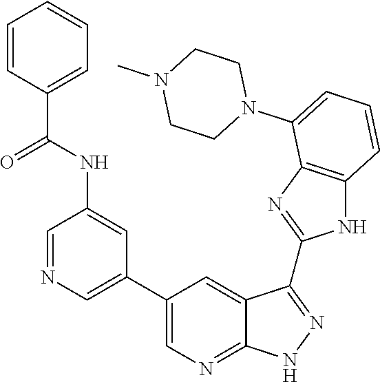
C1=NC=C(C2=CN=C3C(=C2)C(C2=NC4=C(N2)C=CC=C4N2CCN(C)CC2)=NN3)C=C1NC(C1=CC=CC=C1)=O
